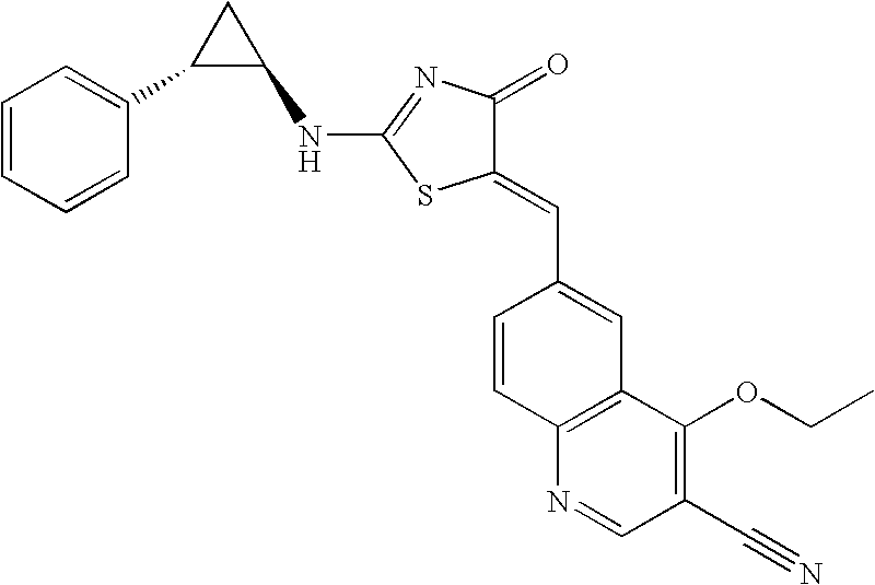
N(C1=NC(=O)C(=CC2=CC3=C(C=C2)N=CC(C#N)=C3OCC)S1)C1CC1C1=CC=CC=C1
